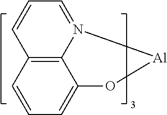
C1=CC=C2C3=C1C=CC=N3[Al]O2
